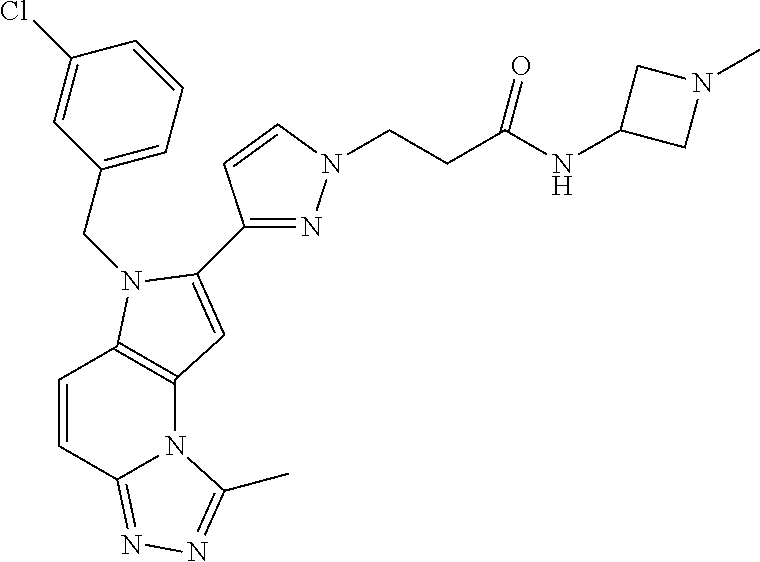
C1(CN2C3=C(N4C(=NN=C4C)C=C3)C=C2C2=NN(CCC(NC3CN(C)C3)=O)C=C2)=CC=CC(Cl)=C1
